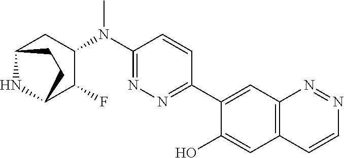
C1(N(C2=NN=C(C3=CC4=C(C=C3O)C=CN=N4)C=C2)C)CC2NC(C1F)CC2
